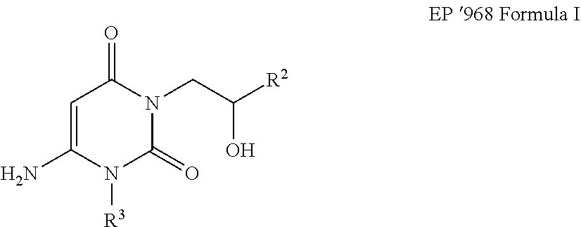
C1=C(N)N([R3])C(=O)N(CC(O)[R2])C1=O
